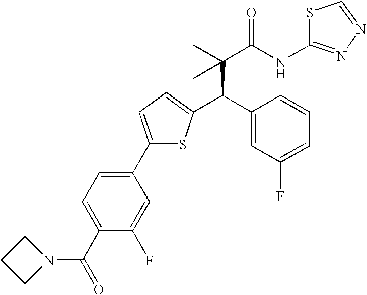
C(C(C)(C(NC1=NN=CS1)=O)C)(C1=CC(F)=CC=C1)C1=CC=C(C2=CC=C(C(=O)N3CCC3)C(F)=C2)S1
